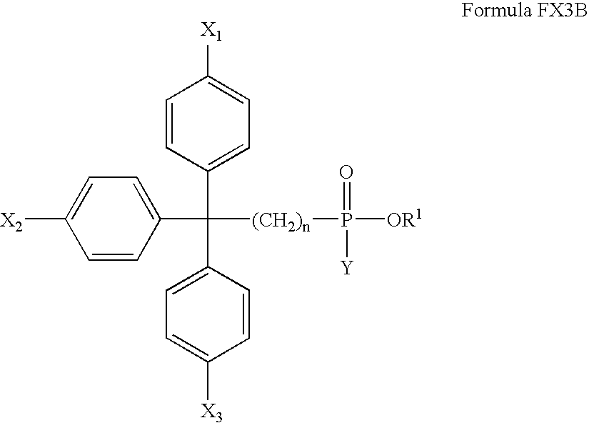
C1=CC(C(C2=CC=C([X2])C=C2)([(CH2)n]P([OR1])(=O)[Y])C2=CC=C([X3])C=C2)=CC=C1[X1]
